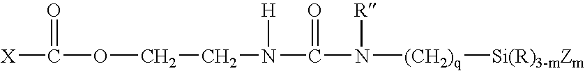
[X]C(OCCN([H])C(=O)N([R])[(CH2)q][Si(R)3-mZm])=O
